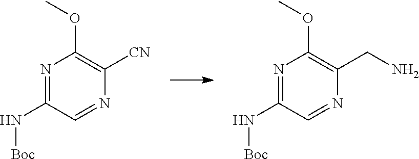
N1=C(N[Boc])C=NC([CN])=C1OC.N1=C(N[Boc])C=NC(CN)=C1OC
